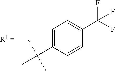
C1=C(C(C)(C)C)C=CC(C(F)(F)F)=C1
